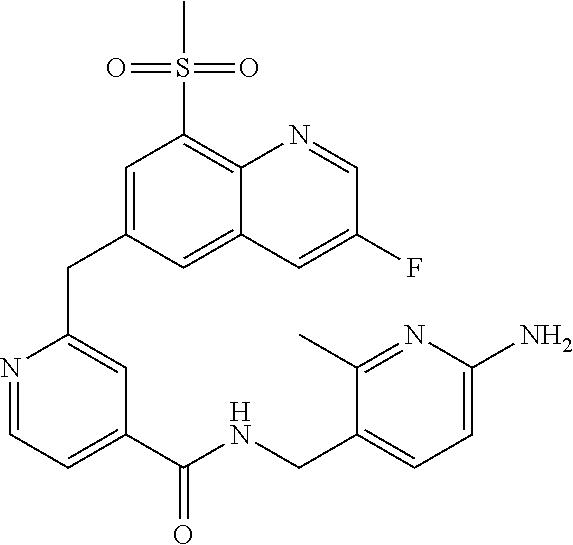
N1=CC=C(C(NCC2=CC=C(N)N=C2C)=O)C=C1CC1=CC(S(C)(=O)=O)=C2C(=C1)C=C(F)C=N2
